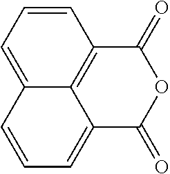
C1=CC=C2C3=C1C(=O)OC(=O)C3=CC=C2
